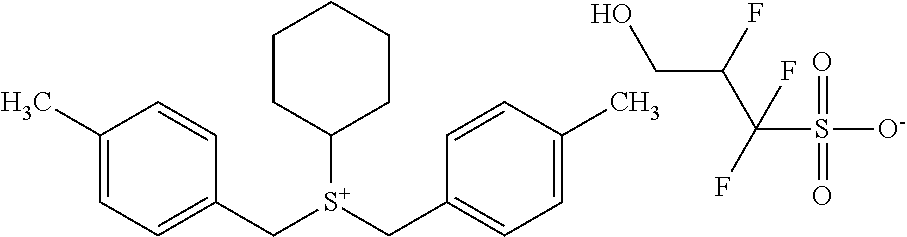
OCC(C(S([O-])(=O)=O)(F)F)F.C1(C)=CC=C(C[S+](C2CCCCC2)CC2=CC=C(C)C=C2)C=C1
